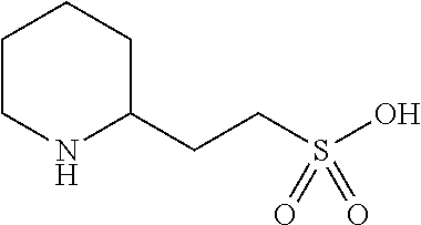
C1(CCS(O)(=O)=O)CCCCN1
